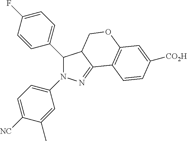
C1(C2=CC=C(F)C=C2)N(C2=CC=C([NC])C(C)=C2)N=C2C1COC1=C2C=CC([CO2H])=C1
